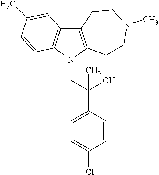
C12=C(N(CC(C3=CC=C(Cl)C=C3)(O)C)C3=C1C=C(C)C=C3)CCN(C)CC2
